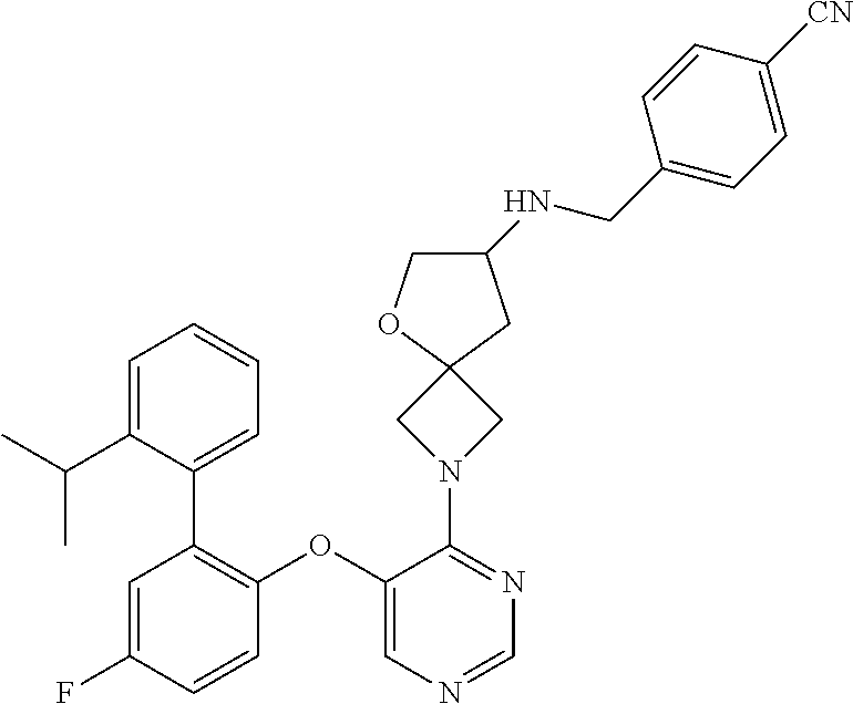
C1(NCC2=CC=C([CN])C=C2)COC2(C1)CN(C1=NC=NC=C1OC1=C(C3=CC=CC=C3C(C)C)C=C(F)C=C1)C2
